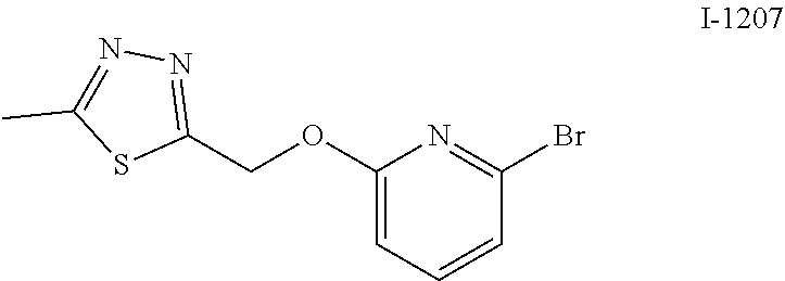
C1(OCC2=NN=C(C)S2)=CC=CC(Br)=N1
